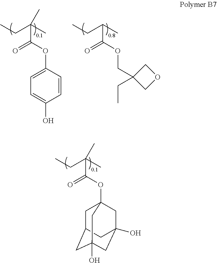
CCC(C)(C(OC1=CC=C(O)C=C1)=O)C.CCC(C)C(OCC1(CC)COC1)=O.CCC(C)(C(OC12CC3CC(O)(CC(O)(C1)C3)C2)=O)C
